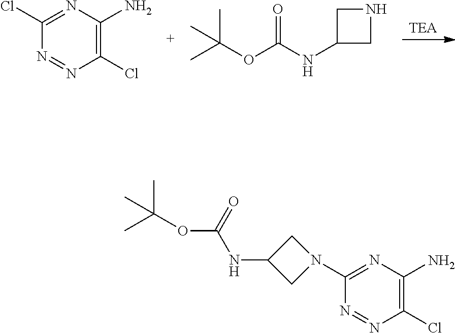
N1=NC(Cl)=C(N)N=C1Cl.[TEA].C1(NC(OC(C)(C)C)=O)CNC1.N1=NC(Cl)=C(N)N=C1N1CC(NC(OC(C)(C)C)=O)C1
